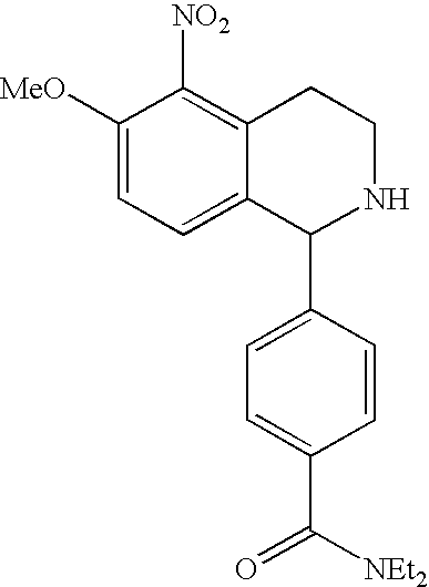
C1([MeO])=CC=C2C(=C1[NO2])CCNC2C1=CC=C(C(=O)[NEt2])C=C1
